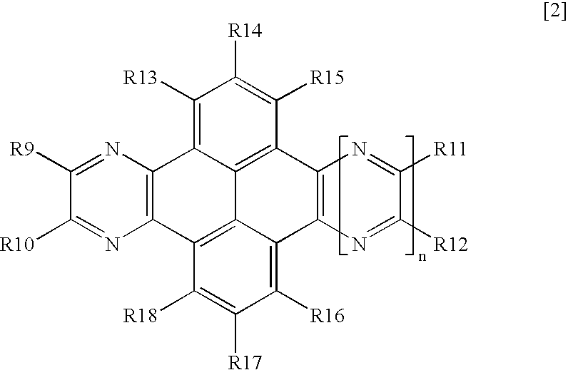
C12=C3C4=C(C5=C([R13])C([R14])=C([R15])C(=C15)C1=C(C2=C([R16])C([R17])=C3[R18])N=C([R12])C([R11])=N1)N=C([R9])C([R10])=N4
